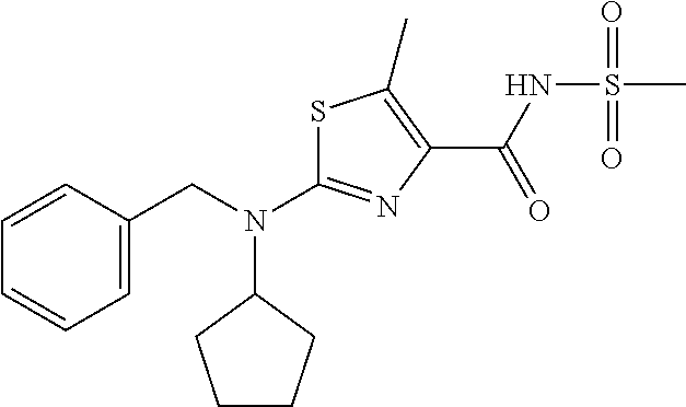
N(C1=NC(C(NS(C)(=O)=O)=O)=C(C)S1)(C1CCCC1)CC1=CC=CC=C1
